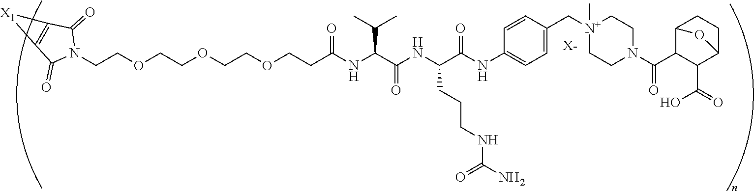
[X-].C(COCCOCCOCCC(NC(C(NC(C(NC1=CC=C(C[N+]2(C)CCN(C(C3C4CCC(C3C(O)=O)O4)=O)CC2)C=C1)=O)CCCNC(N)=O)=O)C(C)C)=O)N1C(=O)C2=C(C1=O)[X1]2
